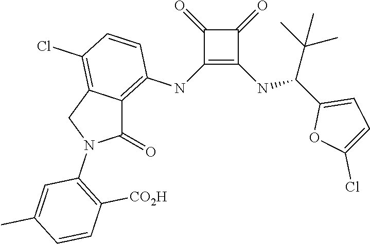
C1(NC2=C3C(=C(Cl)C=C2)CN(C2=C([CO2H])C=CC(C)=C2)C3=O)=C(NC(C2=CC=C(Cl)O2)C(C)(C)C)C(=O)C1=O
